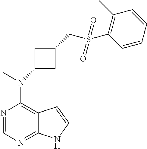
N1=CN=C2C(=C1N(C)C1CC(CS(C3=C(C)C=CC=C3)(=O)=O)C1)C=CN2
